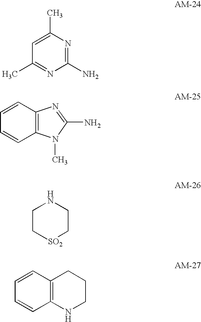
C1(N)=NC(C)=CC(C)=N1.C1=CC2=C(C=C1)N(C)C(N)=N2.C1C[SO2]CCN1.C1=CC2=C(C=C1)NCCC2
